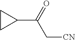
C1(C(=O)C[CN])CC1
